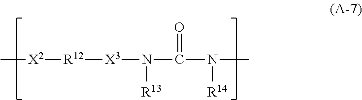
[R12]([X3]N([R13])C(=O)N(C)[R14])[X2]C
